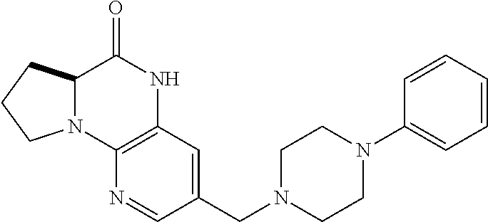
C12=C(C=C(CN3CCN(C4=CC=CC=C4)CC3)C=N1)NC(=O)C1N2CCC1
